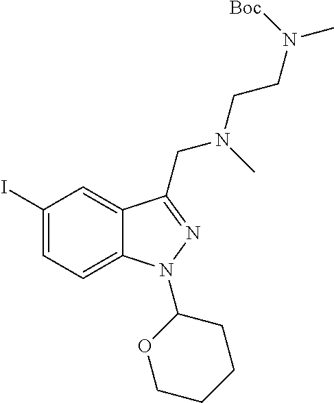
C1(I)=CC=C2C(=C1)C(CN(CCN(C)[Boc])C)=NN2C1OCCCC1
